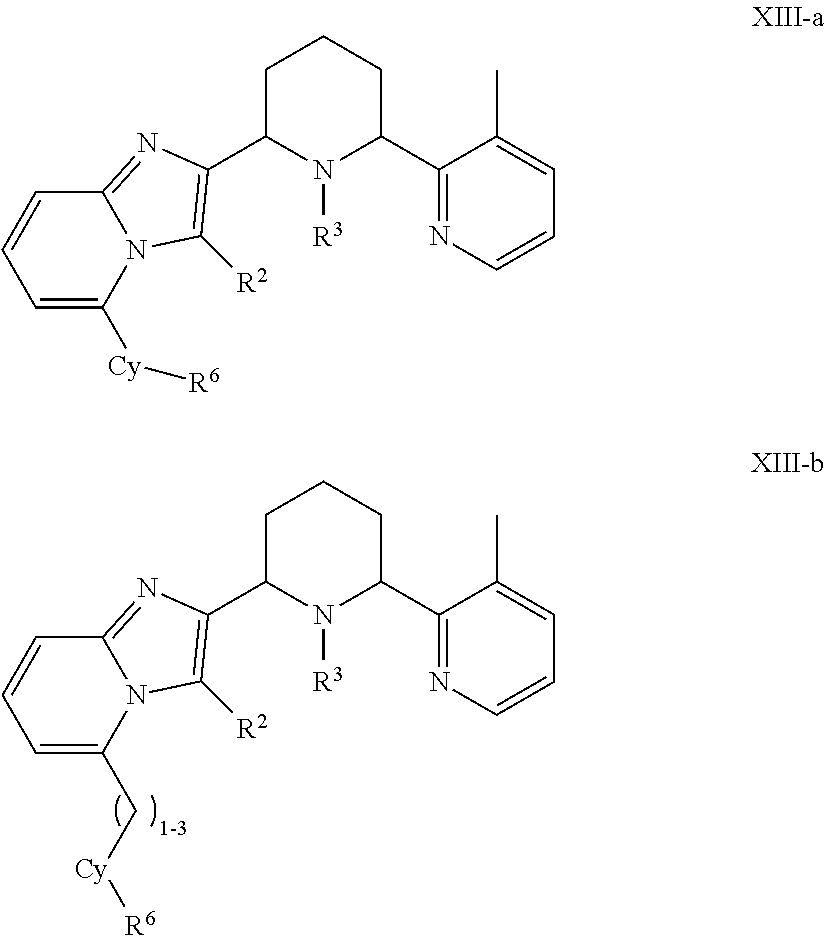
N1=C(C2N([R3])C(C3=C([R2])N4C(=N3)C=CC=C4[Cy][R6])CCC2)C(C)=CC=C1.N1=C(C2N([R3])C(C3=C([R2])N4C(=N3)C=CC=C4C[Cy][R6])CCC2)C(C)=CC=C1
